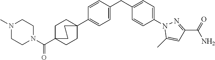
C1=CC(CC2=CC=C(N3C(C)=CC(C(=O)N)=N3)C=C2)=CC=C1C12CCC(C(N3CCN(C)CC3)=O)(CC1)CC2
